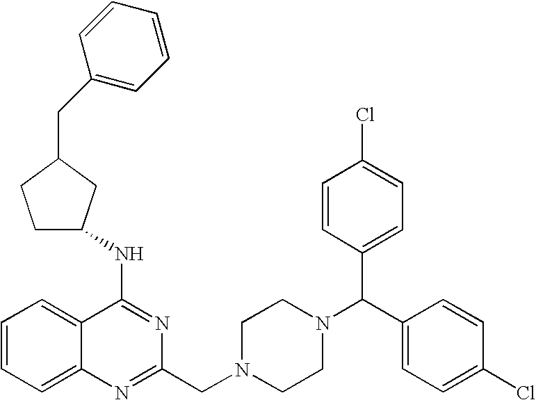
C1=CC=C2C(=C1)C(NC1CCC(CC3=CC=CC=C3)C1)=NC(CN1CCN(C(C3=CC=C(Cl)C=C3)C3=CC=C(Cl)C=C3)CC1)=N2
